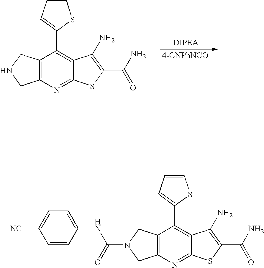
C1=CC=C(C2=C3C(=NC4=C2CNC4)SC(C(=O)N)=C3N)S1.[4-CNPhNCO].C1=CC=C(C2=C3C(=NC4=C2CN(C(NC2=CC=C([NC])C=C2)=O)C4)SC(C(=O)N)=C3N)S1
